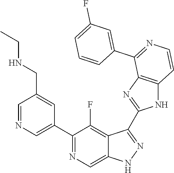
C1=NC=C(C2=NC=C3C(=C2F)C(C2=NC4=C(N2)C=CN=C4C2=CC(F)=CC=C2)=NN3)C=C1CNCC
